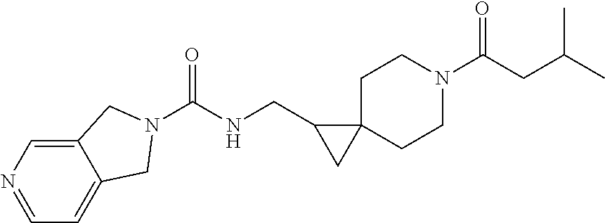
C1C2(CCN(C(CC(C)C)=O)C1)C(CNC(=O)N1CC3=CC=NC=C3C1)C2
